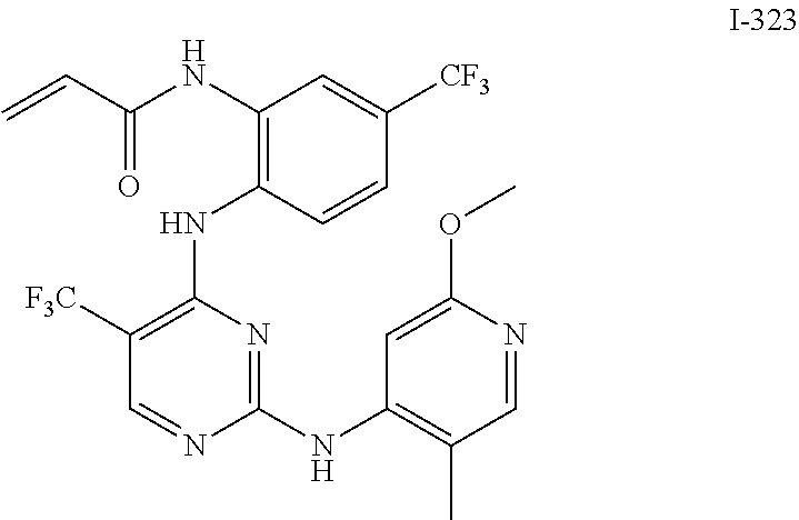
C1=CC(NC2=C([F3C])C=NC(NC3=C(C)C=NC(OC)=C3)=N2)=C(NC(=O)C=C)C=C1[CF3]
